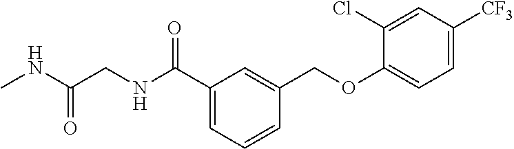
C1(C(NCC(NC)=O)=O)=CC=CC(COC2=CC=C([CF3])C=C2Cl)=C1
